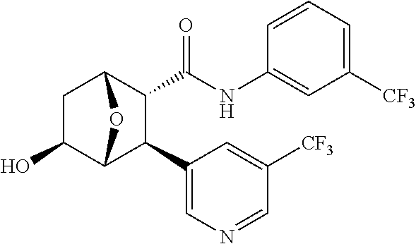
C1(O)C2C(C3=CN=CC([CF3])=C3)C(C(NC3=CC([CF3])=CC=C3)=O)C(C1)O2
